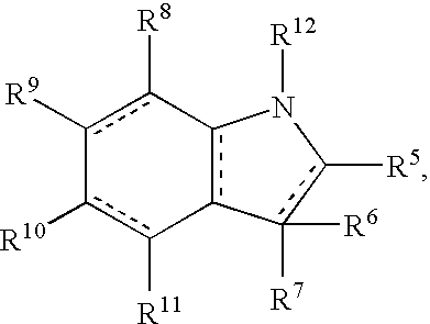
c1([R9])c([R8])-c2c(-c([R11])c-1[R10])-c([R7])([R6])c([R5])N2[R12]
